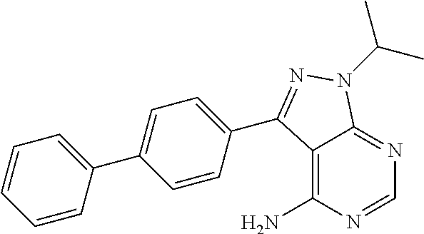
C12=C(N)N=CN=C1N(C(C)C)N=C2C1=CC=C(C2=CC=CC=C2)C=C1
